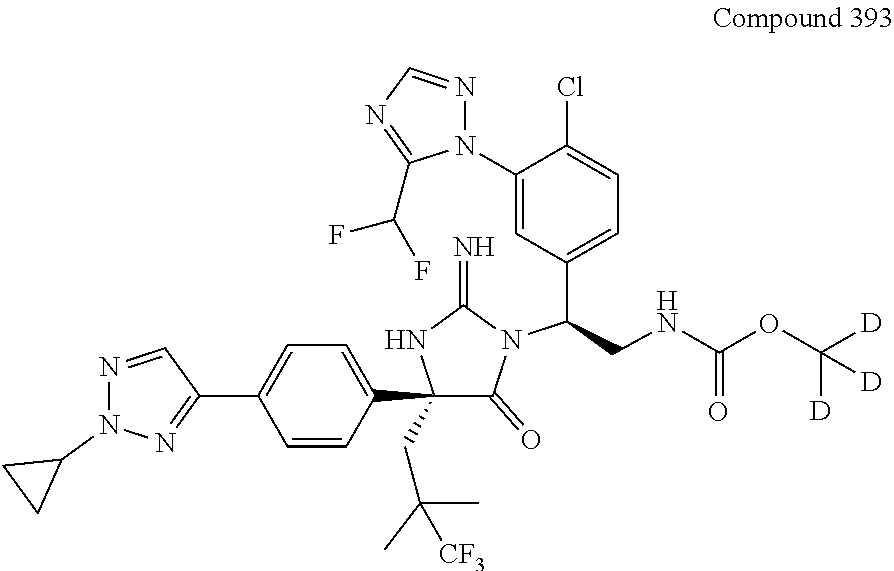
C1(C2(CC(C)(C)[CF3])C(=O)N(C(C3=CC=C(Cl)C(N4N=CN=C4C(F)F)=C3)CNC(=O)OC([D])([D])[D])C(=N)N2)=CC=C(C2=NN(C3CC3)N=C2)C=C1
